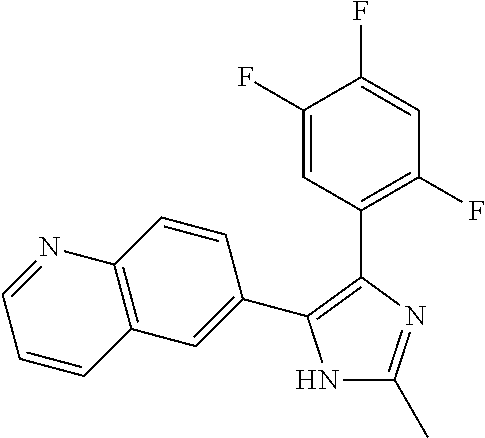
N1C(C)=NC(C2=C(F)C=C(F)C(F)=C2)=C1C1=CC2=C(C=C1)N=CC=C2
